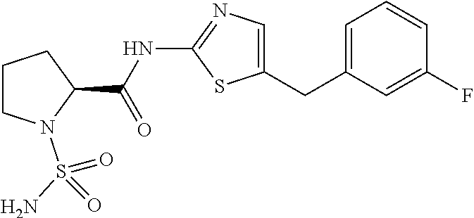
C1CN(S(=O)(N)=O)C(C(=O)NC2=NC=C(CC3=CC=CC(F)=C3)S2)C1
